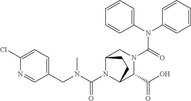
C1(N(C2=CC=CC=C2)C(=O)N2CC3N(C(N(CC4=CC=C(Cl)N=C4)C)=O)C(C2C(O)=O)CC3)=CC=CC=C1
